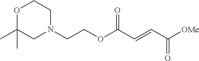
C(COC(C=CC([OMe])=O)=O)N1CCOC(C)(C)C1
